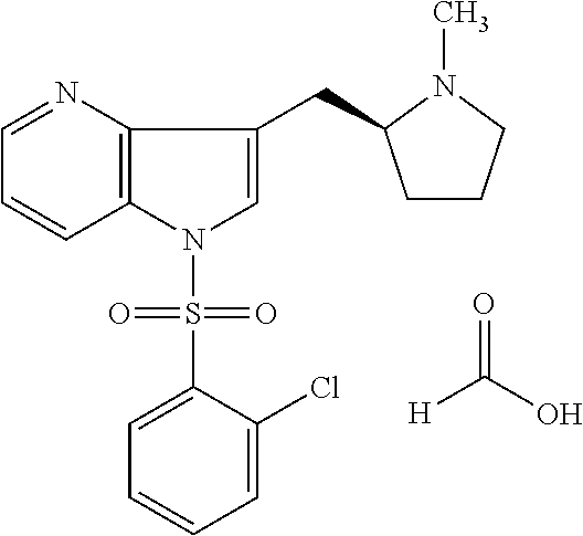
[H]C(O)=O.C1=NC2=C(C=C1)N(S(=O)(=O)C1=CC=CC=C1Cl)C=C2CC1CCCN1C
